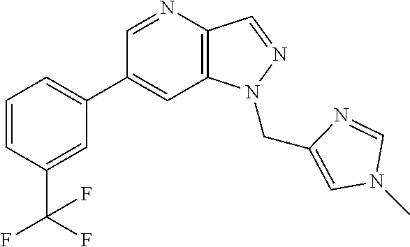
C1(C2=CC=CC(C(F)(F)F)=C2)=CC2=C(C=NN2CC2=CN(C)C=N2)N=C1
